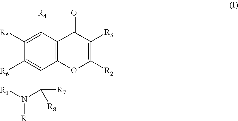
[R6]C1=C(C(N([R1])[R])([R8])[R7])C2=C(C([R4])=C1[R5])C(=O)C([R3])=C([R2])O2
